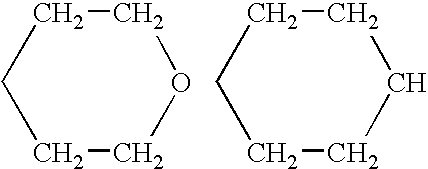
C1CCCCO1.C1CCCCC1
